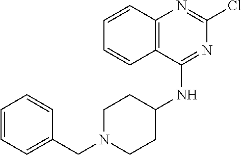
C12=C(C(NC3CCN(CC4=CC=CC=C4)CC3)=NC(Cl)=N1)C=CC=C2
